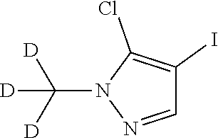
[D]C([D])(N1N=CC(I)=C1Cl)[D]
